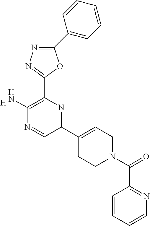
[H].C1(C2=C(N)N=CC(C3=CCN(C(=O)C4=NC=CC=C4)CC3)=N2)=NN=C(C2=CC=CC=C2)O1
